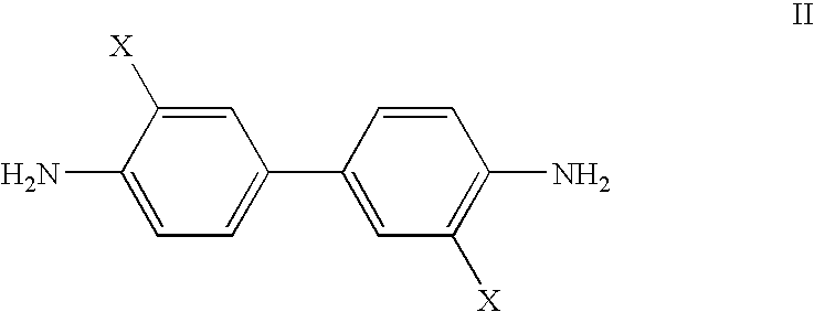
C1(N)=CC=C(C2=CC([X])=C(N)C=C2)C=C1[X]
